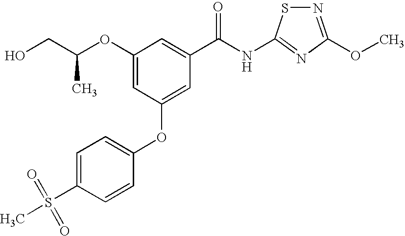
C1(OC(CO)C)=CC(OC2=CC=C(S(C)(=O)=O)C=C2)=CC(C(NC2=NC(OC)=NS2)=O)=C1
